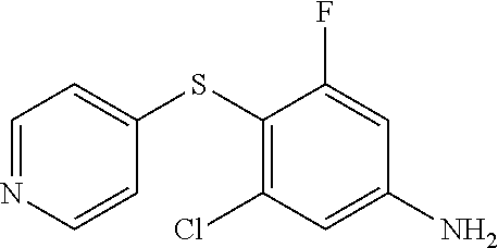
C1=NC=CC(SC2=C(Cl)C=C(N)C=C2F)=C1
